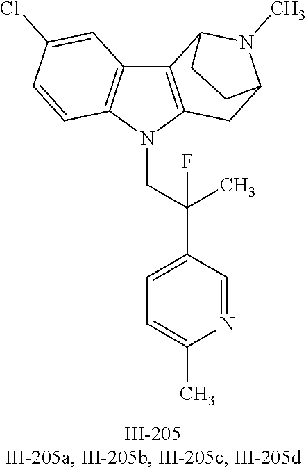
N1(CC(C2=CC=C(C)N=C2)(C)F)C2=C(C3=C1C=CC(Cl)=C3)C1N(C)C(C2)CC1
